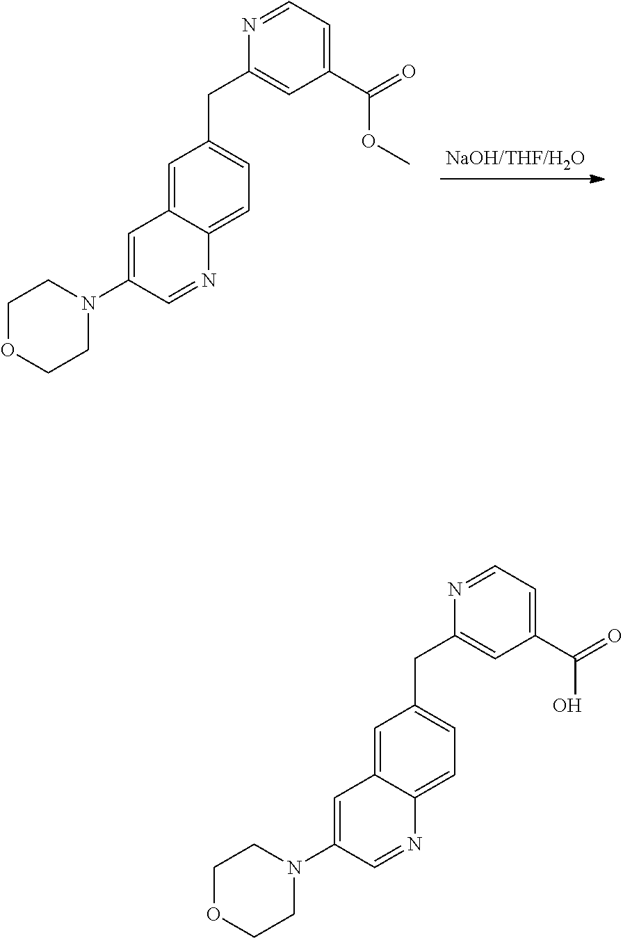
C1=C2C(=CC=C1CC1=CC(C(O)=O)=CC=N1)N=CC(N1CCOCC1)=C2.C1=C2C(=CC=C1CC1=CC(C(OC)=O)=CC=N1)N=CC(N1CCOCC1)=C2
